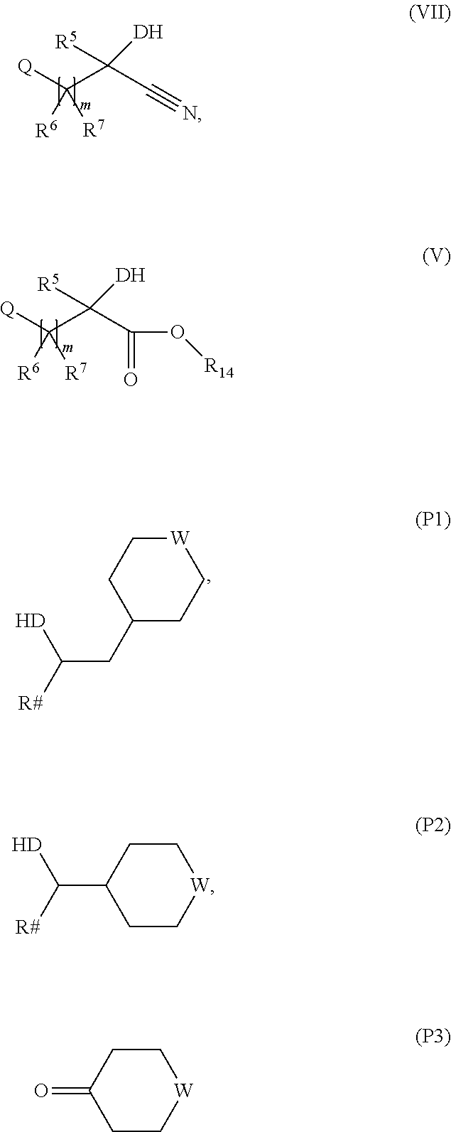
[Q]C(C(C#N)([R5])[DH])([R6])[R7].[Q]C(C(C(O[R14])=O)([R5])[DH])([R6])[R7].C1(CC([H])[R#])CC[W]CC1.[H]C([R#])C1CC[W]CC1.C1C[W]CCC1=O
